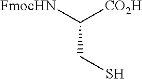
[FmocHN]C([CO2H])CS
